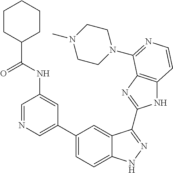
C1(C2=CN=CC(NC(C3CCCCC3)=O)=C2)=CC=C2C(=C1)C(C1=NC3=C(N1)C=CN=C3N1CCN(C)CC1)=NN2
